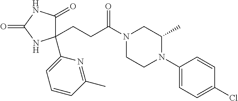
C1(C2=CC=CC(C)=N2)(CCC(N2CCN(C3=CC=C(Cl)C=C3)C(C)C2)=O)C(=O)NC(=O)N1
